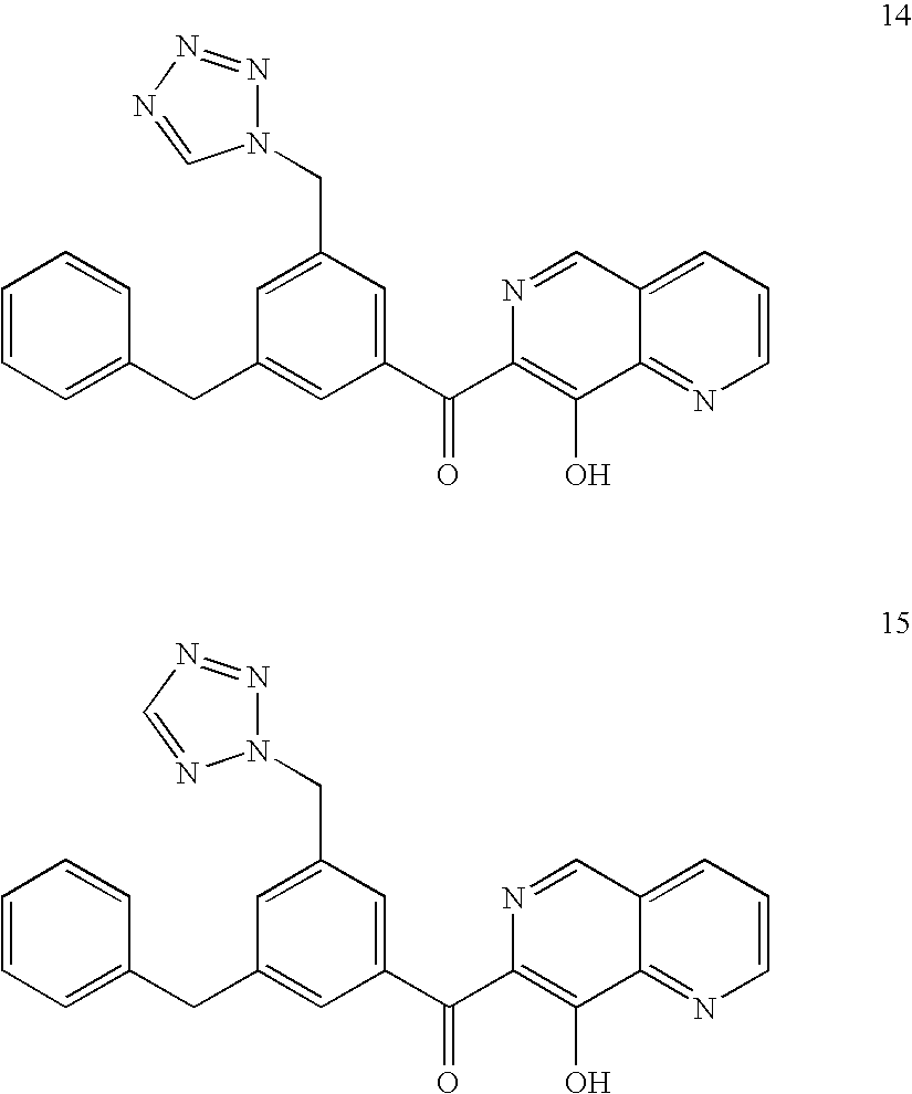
C12=CC=CN=C1C(O)=C(C(C1=CC(CN3N=NN=C3)=CC(CC3=CC=CC=C3)=C1)=O)N=C2.C12=CC=CN=C1C(O)=C(C(C1=CC(CN3N=NC=N3)=CC(CC3=CC=CC=C3)=C1)=O)N=C2
